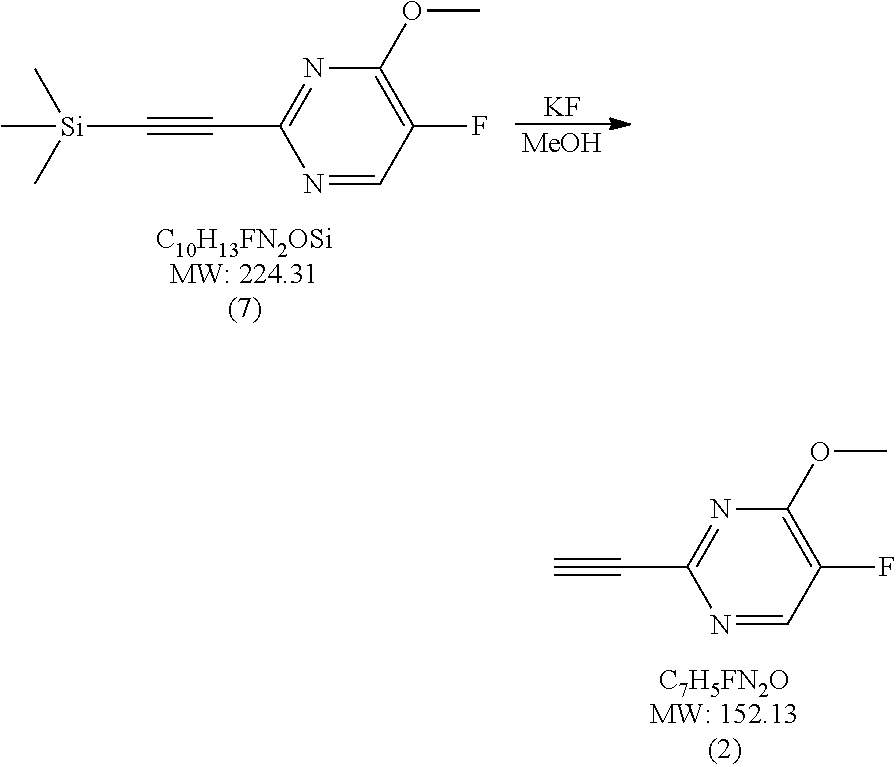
C1=NC(C#C[Si](C)(C)C)=NC(OC)=C1F.[KF].[MeOH].C1=NC(C#C)=NC(OC)=C1F
